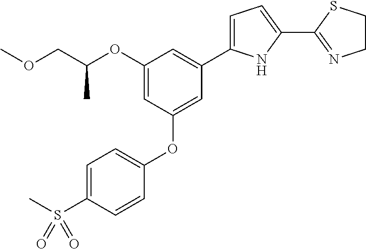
C1=C(S(C)(=O)=O)C=CC(OC2=CC(C3=CC=C(C4=NCCS4)N3)=CC(OC(COC)C)=C2)=C1
